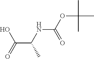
OC(=O)C(NC(OC(C)(C)C)=O)C
